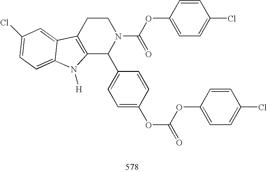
C12=C(CCN(C(OC3=CC=C(Cl)C=C3)=O)C1C1=CC=C(OC(=O)OC3=CC=C(Cl)C=C3)C=C1)C1=CC(Cl)=CC=C1N2[H]
